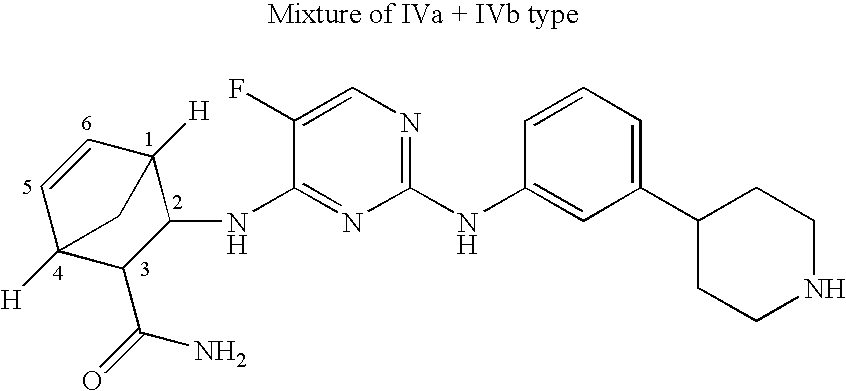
C1=CC2([H])C(NC3=NC(NC4=CC(C5CCNCC5)=CC=C4)=NC=C3F)C(C(=O)N)C1([H])C2
